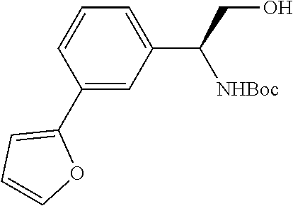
C1=CC=C(C(CO)[NHBoc])C=C1C1=CC=CO1
